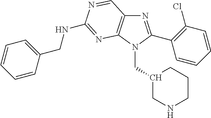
N1=C(C2=C(Cl)C=CC=C2)N(CC2CNCCC2)C2=C1C=NC(NCC1=CC=CC=C1)=N2
